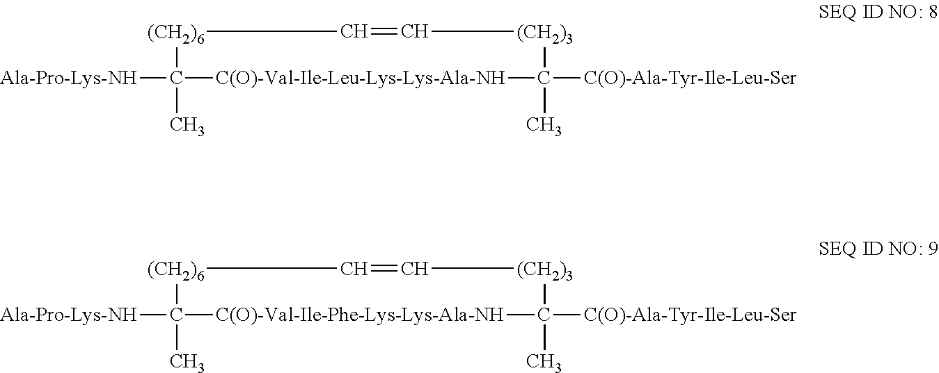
[Ala-Pro-Lys-NH]C1(C)[C(O)-Val-Ile-Leu-Lys-Lys-Ala-NH]C([C(O)-Ala-Tyr-Ile-Leu-Ser])(C)[(CH2)3]C=C[(CH2)6]1.[Ala-Pro-Lys-NH]C1(C)[C(O)-Val-Ile-Phe-Lys-Lys-Ala-NH]C([C(O)-Ala-Tyr-Ile-Leu-Ser])(C)[(CH2)3]C=C[(CH2)6]1
